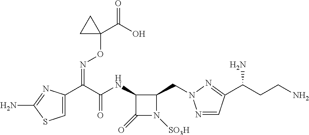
C1=C(C(C(NC2C(=O)N([SO3H])C2CN2N=CC(C(CCN)N)=N2)=O)=NOC2(C(=O)O)CC2)N=C(N)S1
